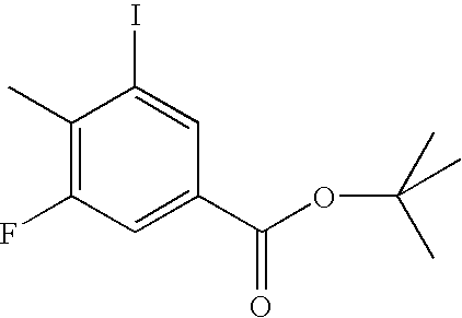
C1(C)=C(F)C=C(C(OC(C)(C)C)=O)C=C1I
